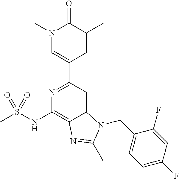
C1(NS(C)(=O)=O)=C2C(=CC(C3=CN(C)C(=O)C(C)=C3)=N1)N(CC1=CC=C(F)C=C1F)C(C)=N2
